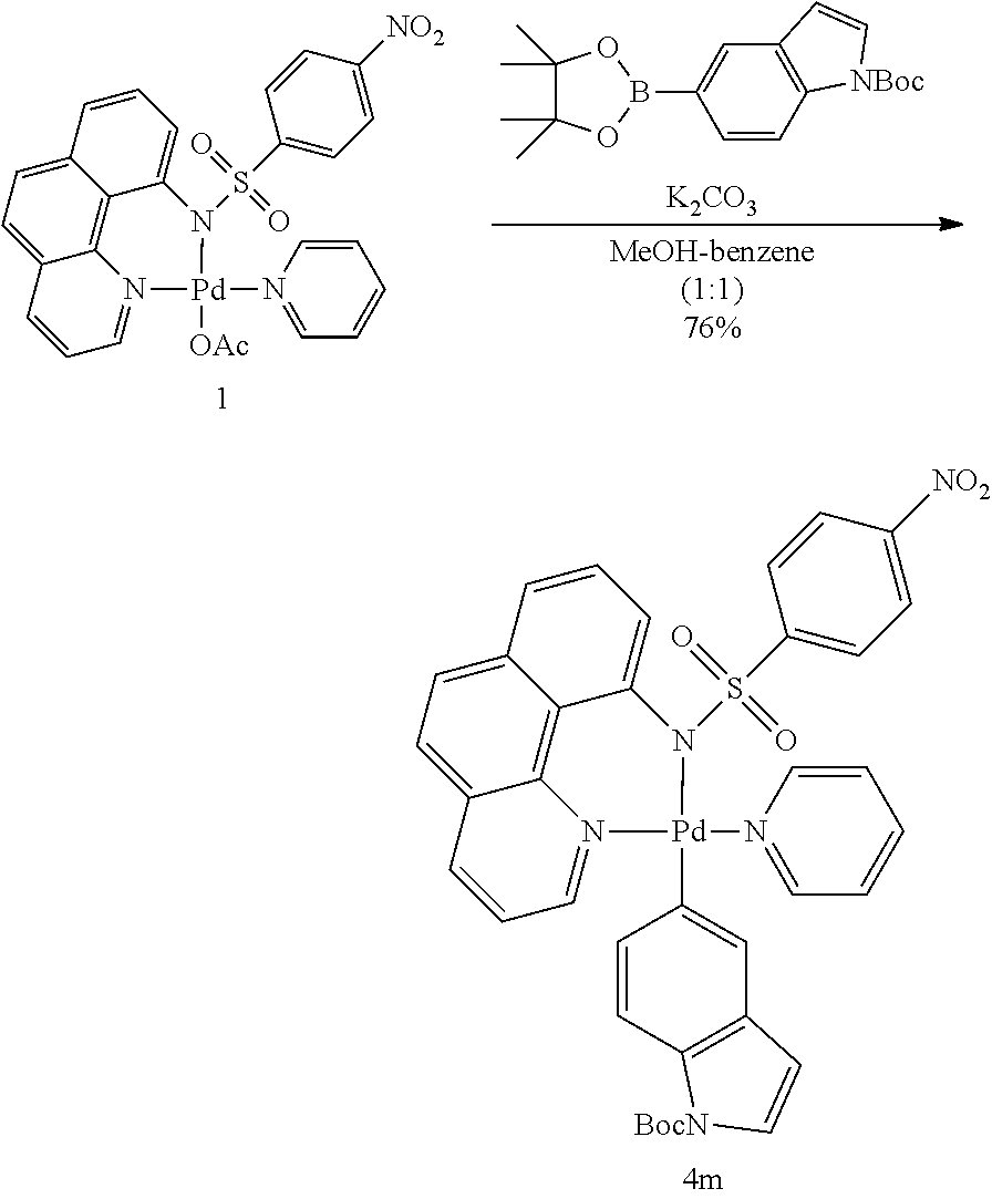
C1=C2C3=C4C(=CC=C3C=C1)C=CC=N4[Pd](N1=CC=CC=C1)(C1=CC3=C(C=C1)[BocN]C=C3)N2S(C1=CC=C([NO2])C=C1)(=O)=O.[K2CO3].C12=C(C=C(B3OC(C)(C)C(C)(C)O3)C=C1)C=C[NBoc]2.C1=C2C3=C4C(=CC=C3C=C1)C=CC=N4[Pd](N1=CC=CC=C1)([OAc])N2S(C1=CC=C([NO2])C=C1)(=O)=O
